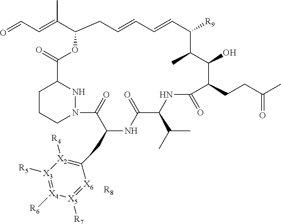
[R8].O=CC=C(C1CC=CC=CC([R9])C(C)C(O)C(CCC(C)=O)C(=O)NC(C(C)C)C(=O)NC(CC2=[X2]([R4])[X3]([R5])=[X4]([R6])[X5]([R7])=[X6]2)C(=O)N2CCCC(N2)C(=O)O1)C
